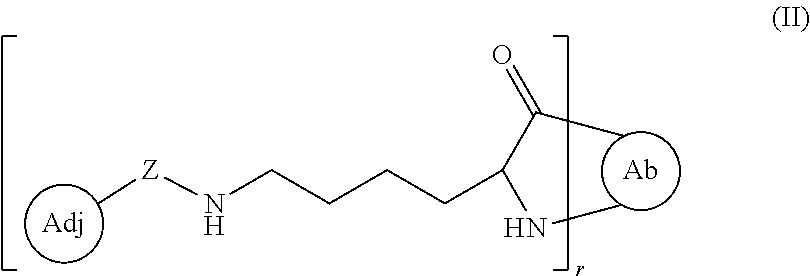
[Adj].[Ab].C[Z]NCCCCC(C(=O)C)NC
